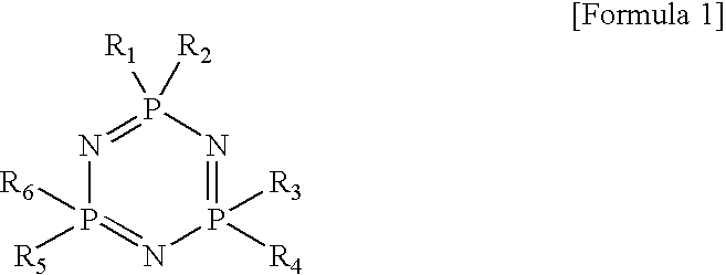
P1([R2])([R1])=NP([R6])([R5])=NP([R3])([R4])=N1
